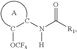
C(CN(C(=O)[R1])[H])[OCF3].[A]
